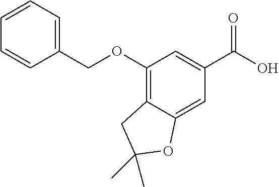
C1(COC2=C3C(=CC(C(O)=O)=C2)OC(C)(C)C3)=CC=CC=C1
